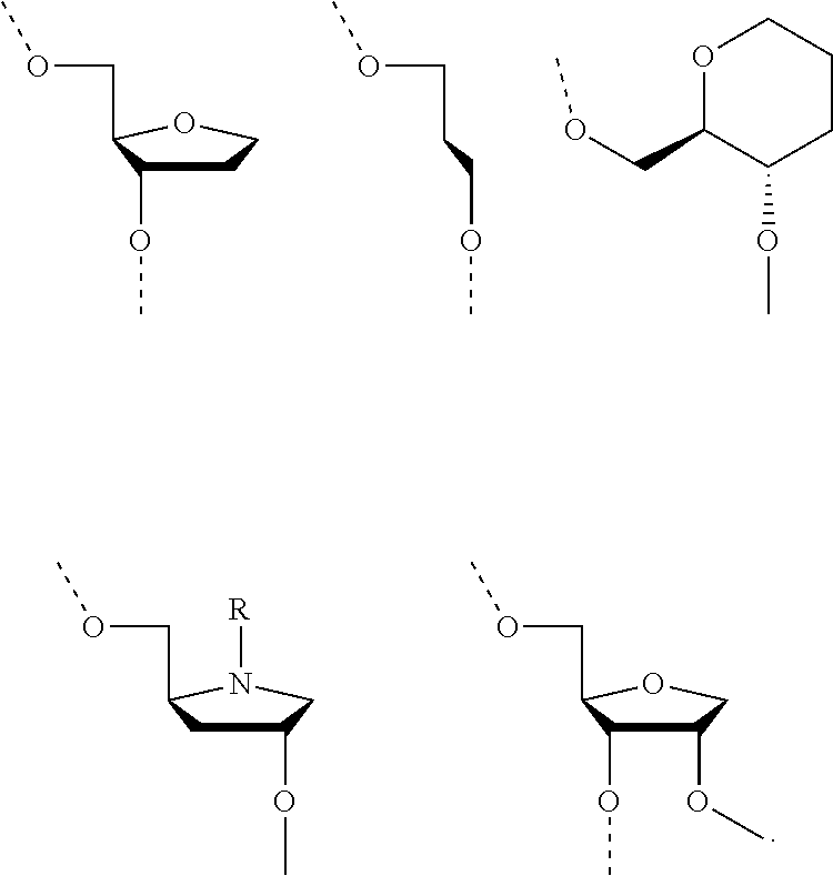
C1C(OC)C(COC)OC1.C(CCOC)OC.O1C(COC)C(OC)CCC1.C1(OC)C(OC)C(COC)OC1.C1(OC)CC(COC)N([R])C1
